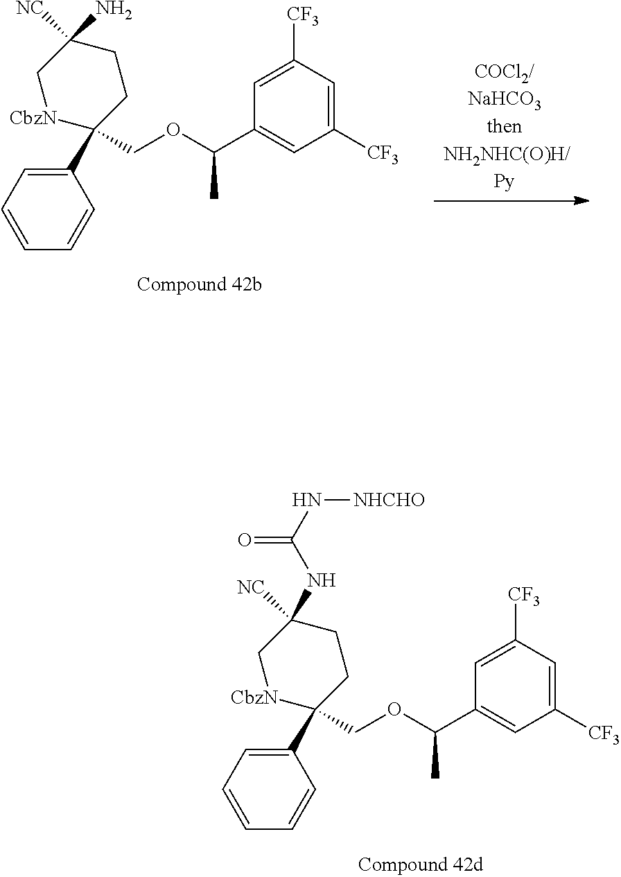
C1=CC=C(C2(COC(C3=CC([CF3])=CC([CF3])=C3)C)CCC([NC])(NC(=O)N[NHCHO])C[CbzN]2)C=C1.C1=CC=C(C2(COC(C3=CC([CF3])=CC([CF3])=C3)C)CCC(N)([NC])C[CbzN]2)C=C1
